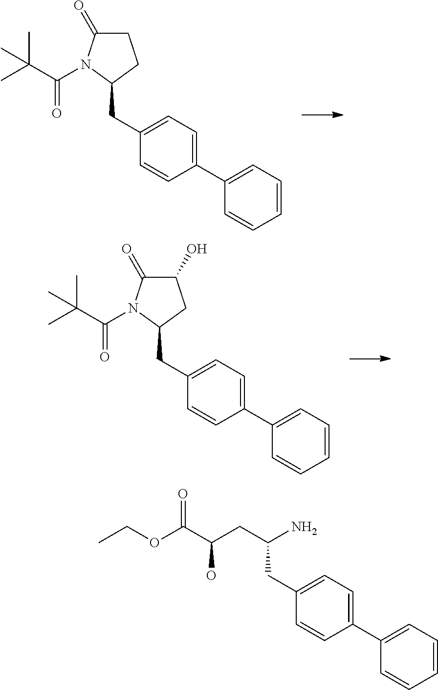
C(CC1=CC=C(C2=CC=CC=C2)C=C1)(CC(C(OCC)=O)O)N.C(C(=O)N1C(CC2=CC=C(C3=CC=CC=C3)C=C2)CCC1=O)(C)(C)C.C(C(=O)N1C(CC2=CC=C(C3=CC=CC=C3)C=C2)CC(O)C1=O)(C)(C)C
